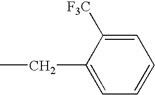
C1=C([F3C])C(CC)=CC=C1
